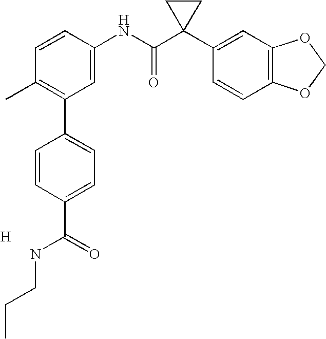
C1=CC(NC(C2(C3=CC4=C(C=C3)OCO4)CC2)=O)=CC(C2=CC=C(C(=O)NCCC)C=C2)=C1C.[H]
